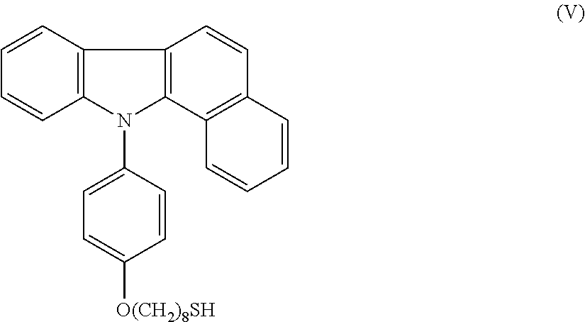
C12=C(C=CC=C1)C1=C(N2C2=CC=C([O(CH2)8SH])C=C2)C2=C(C=C1)C=CC=C2
